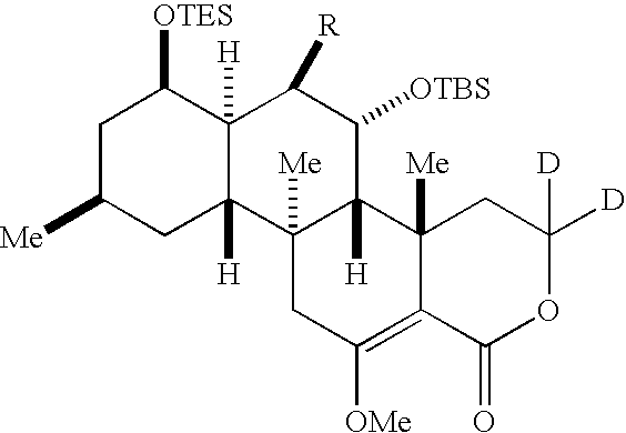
C1C([Me])CC2([H])C([H])(C1[OTES])C([R])C([OTBS])C1([H])C2([Me])CC([OMe])=C2C1([Me])CC([D])([D])OC2=O
